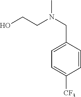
OCCN(CC1=CC=C([CF3])C=C1)C
